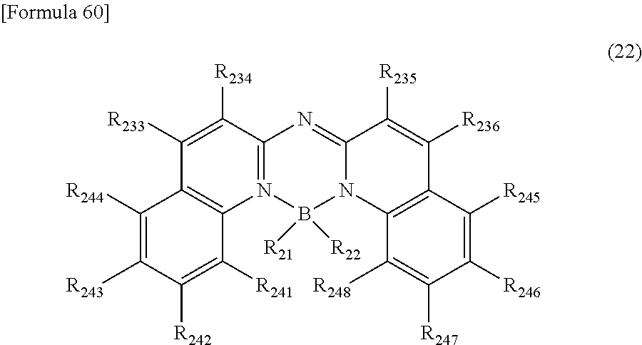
C1([R233])=C([R234])C2=N(C3=C1C([R244])=C([R243])C([R242])=C3[R241])B([R22])([R21])N1C(=N2)C([R235])=C([R236])C2=C1C([R248])=C([R247])C([R246])=C2[R245]
